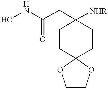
ONC(CC1([NHR])CCC2(CC1)OCCO2)=O
